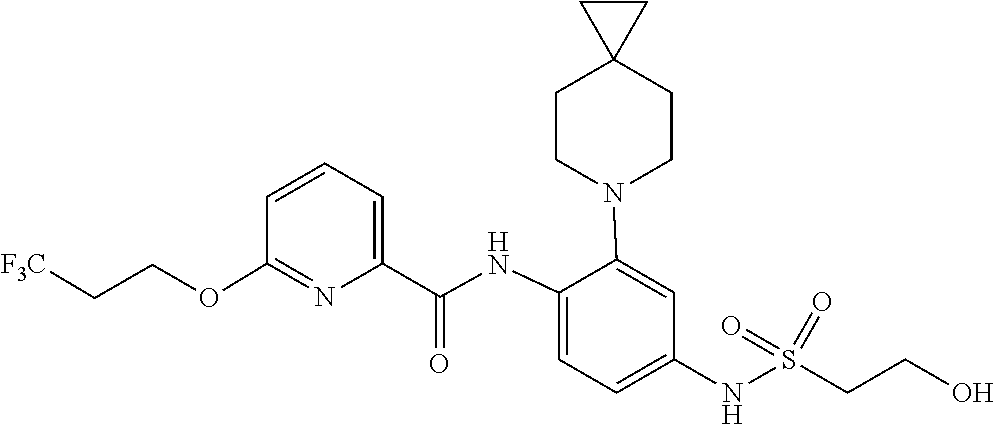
O=S(=O)(NC1=CC=C(NC(C2=CC=CC(OCC[F3C])=N2)=O)C(N2CCC3(CC2)CC3)=C1)CCO
